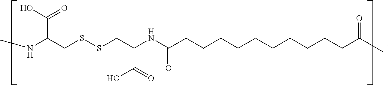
CNC(CSSCC(NC(CCCCCCCCCCC(C)=O)=O)C(=O)O)C(O)=O
